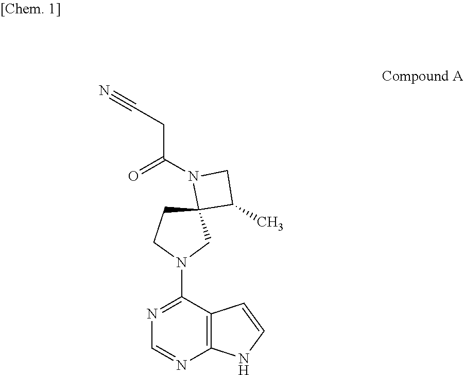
C12=C(C(N3CC4(CC3)C(C)CN4C(=O)CC#N)=NC=N1)C=CN2
